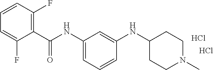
C1=CC(F)=C(C(NC2=CC=CC(NC3CCN(C)CC3)=C2)=O)C(F)=C1.Cl.Cl
